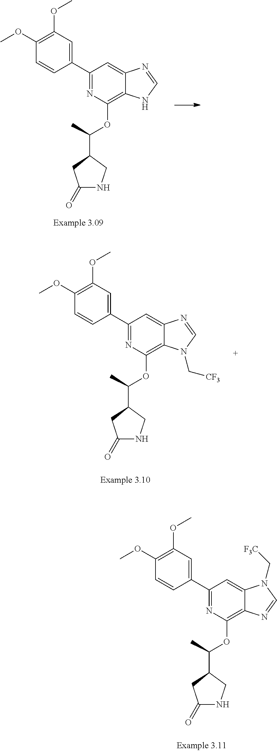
C1(C2=CC(OC)=C(OC)C=C2)=NC(OC(C2CC(=O)NC2)C)=C2C(=C1)N(C[F3C])C=N2.C1(C2=CC(OC)=C(OC)C=C2)=NC(OC(C2CC(=O)NC2)C)=C2C(=C1)N=CN2.C1(C2=CC(OC)=C(OC)C=C2)=NC(OC(C2CC(=O)NC2)C)=C2C(=C1)N=CN2C[CF3]
